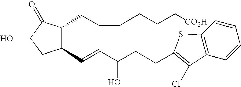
OC1CC(C=CC(CCC2=C(Cl)C3=C(C=CC=C3)S2)O)C(CC=CCCC[CO2H])C1=O
